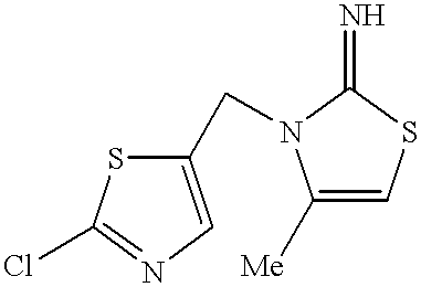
C1(CN2C([Me])=CSC2=N)=CN=C(Cl)S1
